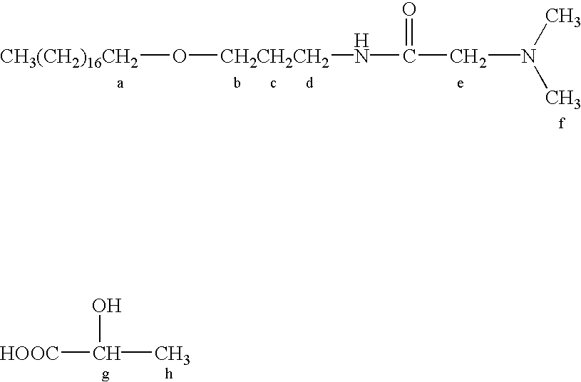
C(N(C)C)C(=O)N[CH2CH2CH2]O[CH3(CH2)16CH2].C(C)(O)[HOOC]
